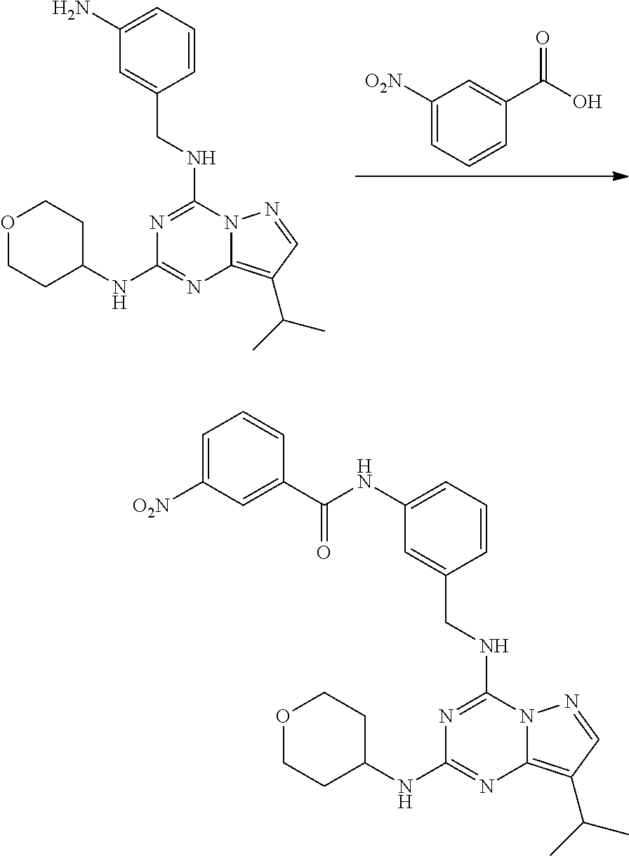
C1([O2N])=CC=CC(C(O)=O)=C1.N1=C(NCC2=CC(N)=CC=C2)N2C(=C(C(C)C)C=N2)N=C1NC1CCOCC1.N1=C(NCC2=CC(NC(C3=CC([O2N])=CC=C3)=O)=CC=C2)N2C(=C(C(C)C)C=N2)N=C1NC1CCOCC1
